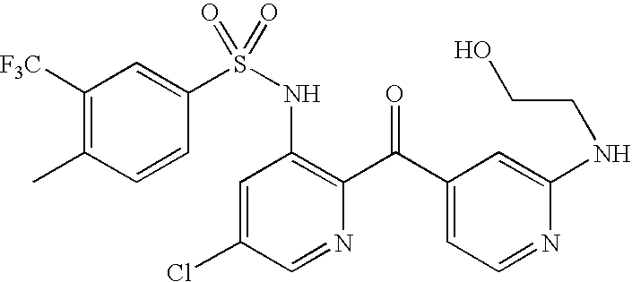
C1([F3C])=C(C)C=CC(S(NC2=C(C(C3=CC=NC(NCCO)=C3)=O)N=CC(Cl)=C2)(=O)=O)=C1
